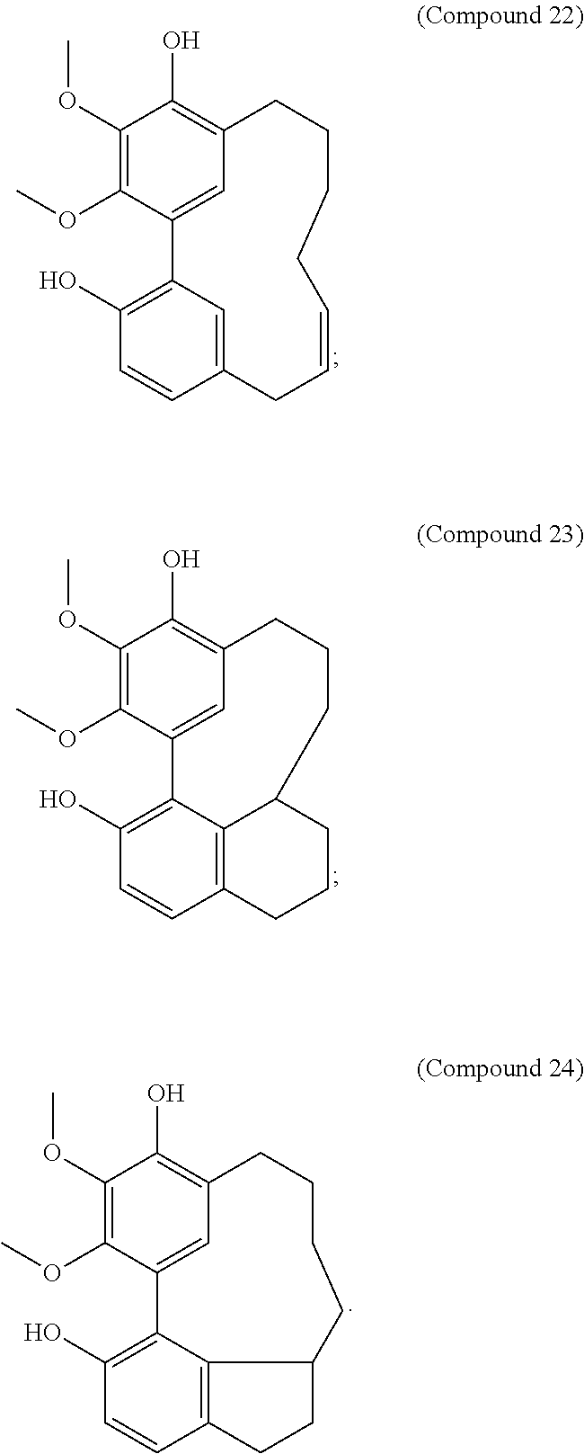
C12=C3C(=C(O)C=C1)C1=CC(=C(O)C(OC)=C1OC)CCCCC3CC2.C12=CC(=C(O)C=C1)C1=CC(=C(O)C(OC)=C1OC)CCCCC=CC2.C12=C3C(=C(O)C=C1)C1=CC(=C(O)C(OC)=C1OC)CCCC3CCC2
